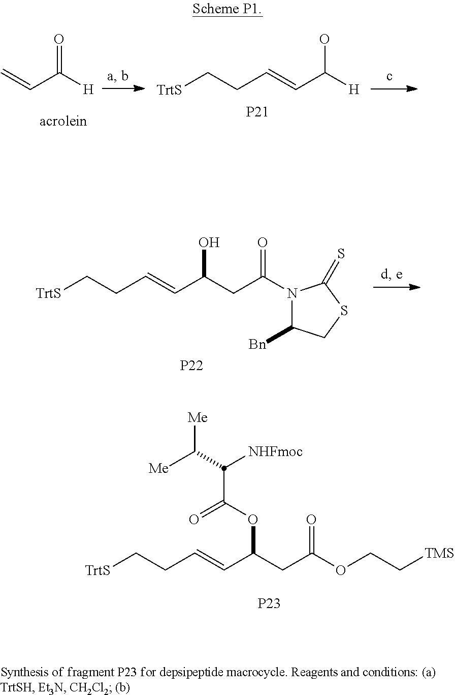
[P22].[TrtS]CCC=CC(O)CC(=O)N1C([Bn])CSC1=S.[P23].[TrtS]CCC=CC(OC(=O)C([NHFmoc])C([Me])[Me])CC(=O)OCC[TMS].C=CC(=O)[H].[P21].[TrtS]CCC=CC(O)[H]
